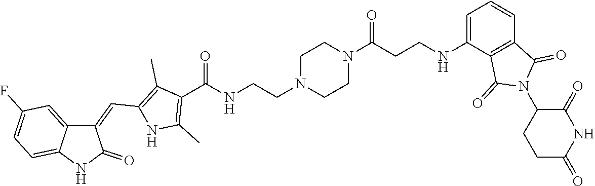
C1(C(=O)NCCN2CCN(C(=O)CCNC3=CC=CC4=C3C(=O)N(C3C(=O)NC(=O)CC3)C4=O)CC2)=C(C)NC(C=C2C3=CC(F)=CC=C3NC2=O)=C1C
